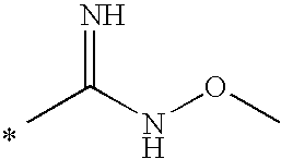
CC(NOC)=N
